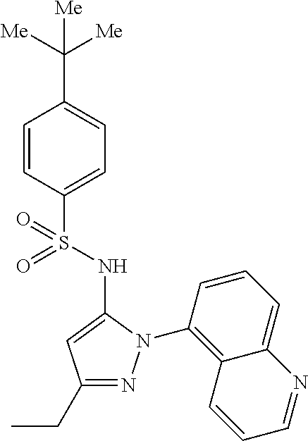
C1=CC(S(=O)(NC2=CC(CC)=NN2C2=C3C(=CC=C2)N=CC=C3)=O)=CC=C1C([Me])([Me])[Me]
